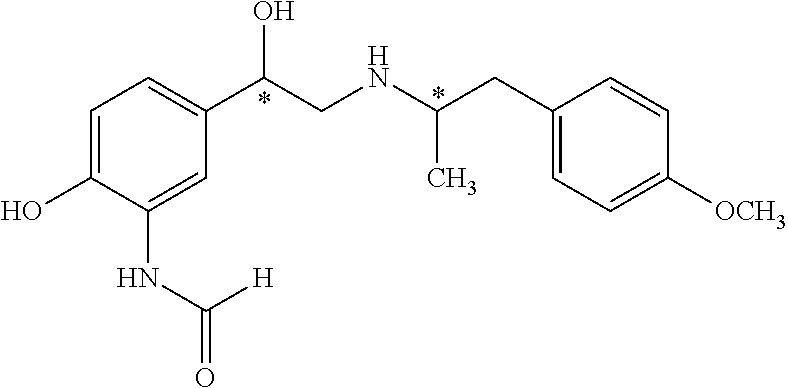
C1=C(O)C(NC(=O)[H])=CC(C(CNC(CC2=CC=C([OCH3])C=C2)C)O)=C1
